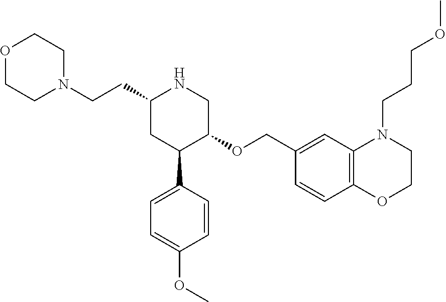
C1(CCN2CCOCC2)CC(C2=CC=C(OC)C=C2)C(OCC2=CC3=C(C=C2)OCCN3CCCOC)CN1
